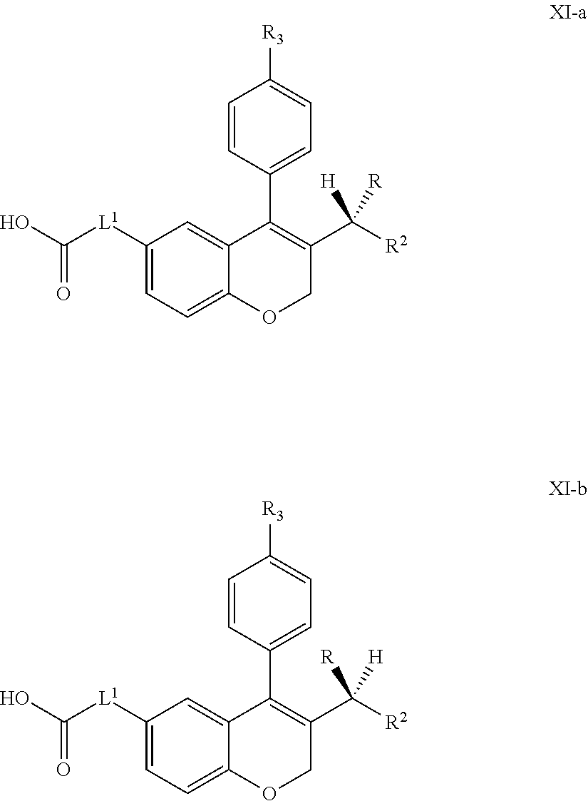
C1([L1]C(O)=O)=CC=C2C(=C1)C(C1=CC=C([R3])C=C1)=C(C([R2])([H])[R])CO2.C1([L1]C(O)=O)=CC=C2C(=C1)C(C1=CC=C([R3])C=C1)=C(C([R2])([R])[H])CO2
